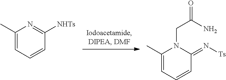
C1(C)=CC=CC([NHTs])=N1.C1(C)=CC=CC(=N[Ts])N1CC(=O)N
